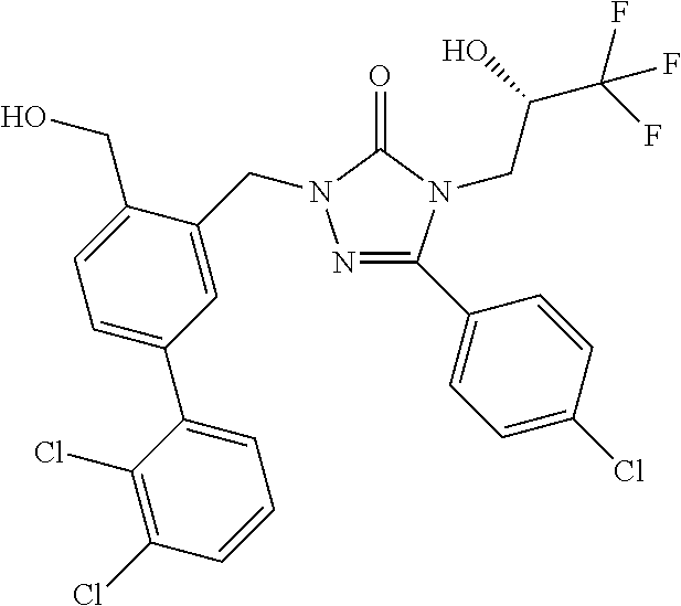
N1=C(C2=CC=C(Cl)C=C2)N(CC(C(F)(F)F)O)C(=O)N1CC1=CC(C2=CC=CC(Cl)=C2Cl)=CC=C1CO
